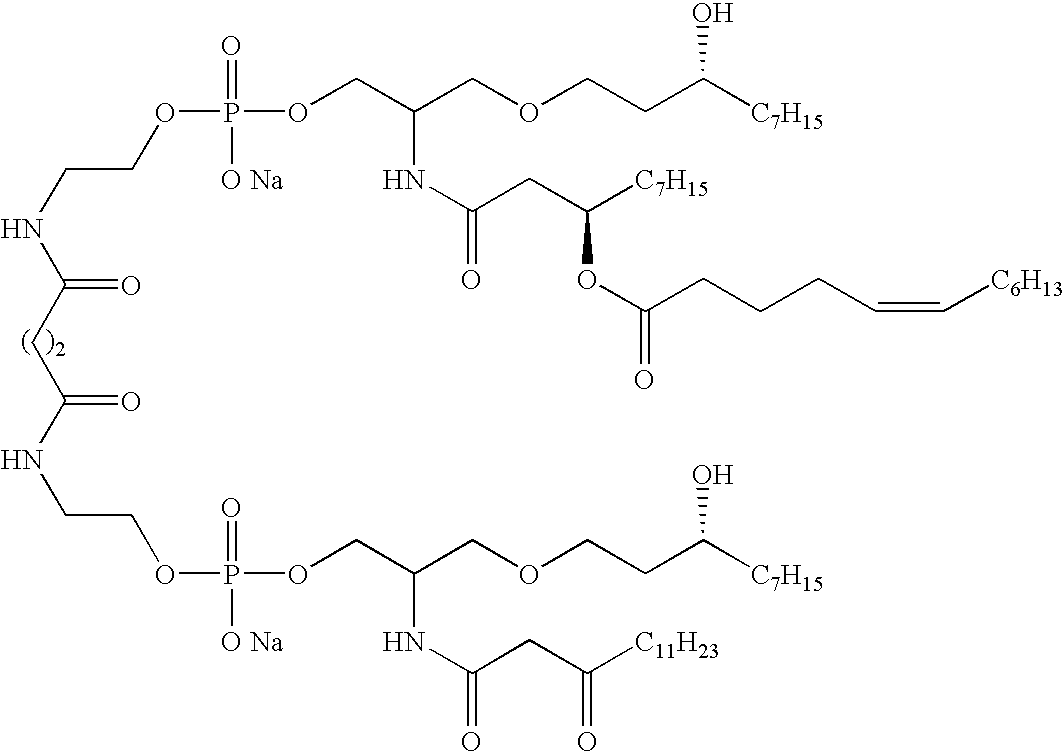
C(NC(CC(NCCOP([O Na])(=O)OCC(COCCC([C7H15])O)NC(=O)CC([C11H23])=O)=O)=O)COP(=O)([O Na])OCC(COCCC([C7H15])O)NC(CC([C7H15])OC(CCCC=C[C6H13])=O)=O
